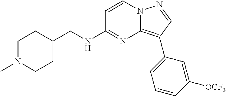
C1(NCC2CCN(C)CC2)=NC2=C(C3=CC=CC([OCF3])=C3)C=NN2C=C1
